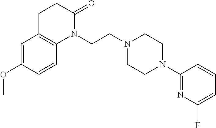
N1(CCN2CCN(C3=NC(F)=CC=C3)CC2)C(=O)CCC2=C1C=CC(OC)=C2
